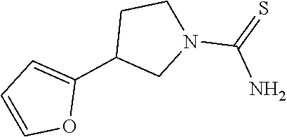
C1=C(C2CCN(C(=S)N)C2)OC=C1
